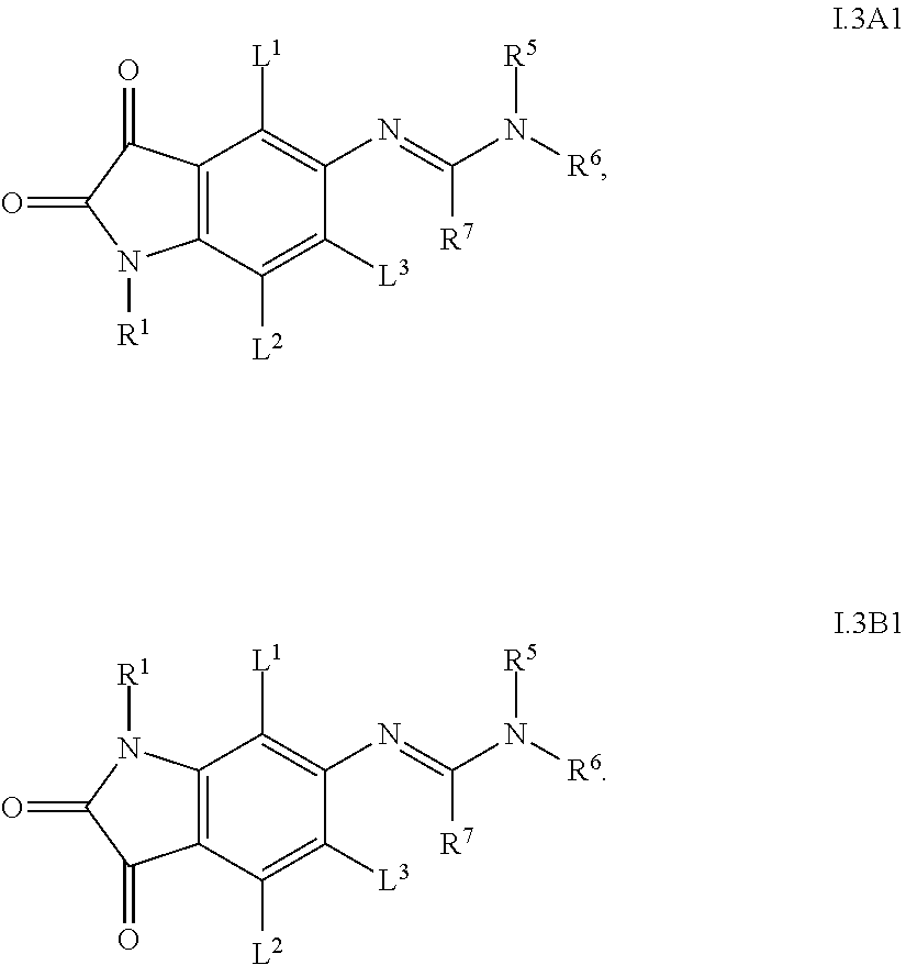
C12=C(C([L2])=C([L3])C(N=C(N([R6])[R5])[R7])=C1[L1])N([R1])C(=O)C2=O.C12=C(C([L2])=C([L3])C(N=C(N([R6])[R5])[R7])=C1[L1])C(=O)C(=O)N2[R1]
